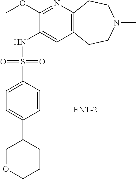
C1(OC)=NC2=C(C=C1NS(C1=CC=C(C3COCCC3)C=C1)(=O)=O)CCN(C)CC2
